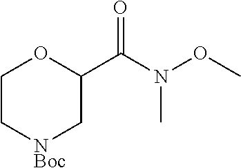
C1C[NBoc]CC(C(N(C)OC)=O)O1
